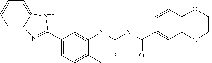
C1(C2=NC3=CC=CC=C3N2)=CC=C(C)C(NC(NC(=O)C2=CC3=C(C=C2)OCCO3)=S)=C1
